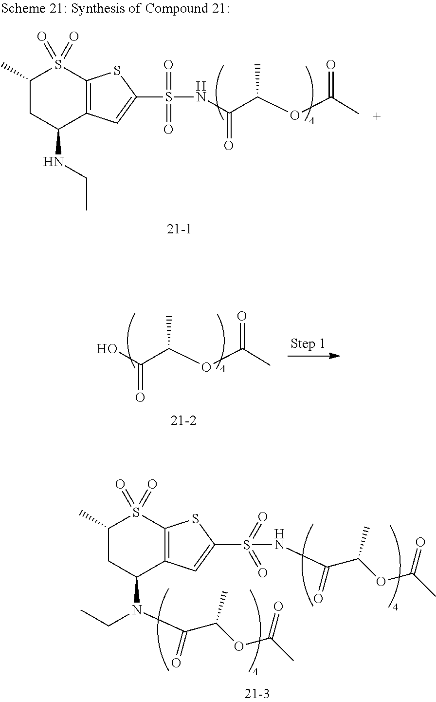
S(NC(C(OC(=O)C)C)=O)(=O)(=O)C1=CC2=C(S(=O)(=O)C(C)CC2NCC)S1.OC(C(OC(=O)C)C)=O.S(NC(=O)C(C)OC(=O)C)(=O)(=O)C1=CC2=C(S(=O)(=O)C(C)CC2N(C(=O)C(C)OC(=O)C)CC)S1
